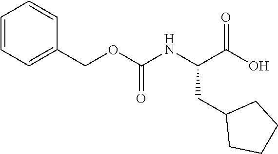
C1=CC=C(COC(NC(C(O)=O)CC2CCCC2)=O)C=C1
